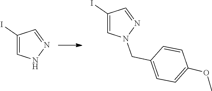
C1=NN(CC2=CC=C(OC)C=C2)C=C1I.C1=NNC=C1I
